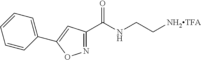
[NH2TFA]CCNC(C1=NOC(C2=CC=CC=C2)=C1)=O
